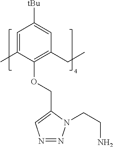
C1=C(C)C(OCC2=CN=NN2CCN)=C(CC)C=C1[tBu]
